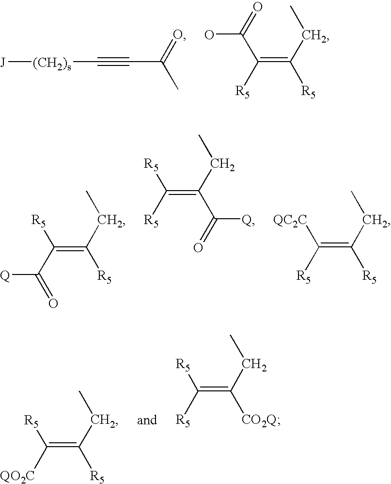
[J][(CH2)s]C#CC(=O)C.OC(C([R5])=C(CC)[R5])=O.[R5]C(C(=O)[Q])=C(CC)[R5].[R5]C([R5])=C(CC)C(=O)[Q].[QC2C]C([R5])=C(CC)[R5].[R5]C([QO2C])=C(CC)[R5].[R5]C([R5])=C(CC)[CO2Q]
